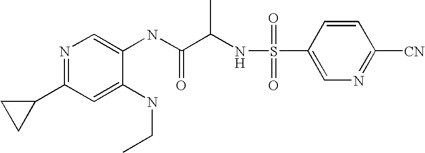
N1=C(C2CC2)C=C(NCC)C(NC(C(NS(C2=CN=C([CN])C=C2)(=O)=O)C)=O)=C1
